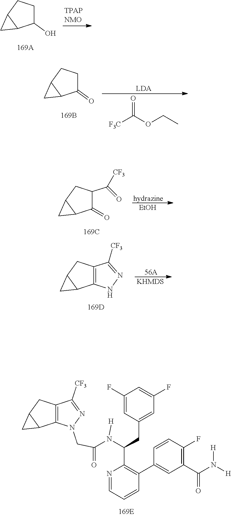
C12=C(C([CF3])=NN1CC(=O)N(C(C1=C(C3=CC(C(N([H])[H])=O)=C(F)C=C3)C=CC=N1)CC1=CC(F)=CC(F)=C1)[H])CC1C2C1.C12=C(C([CF3])=NN1)CC1C2C1.[KHMDS].C1(=O)CCC2C1C2.[F3C]C(OCC)=O.C1(O)CCC2C1C2.[EtOH].C1(=O)C(C([CF3])=O)CC2C1C2
